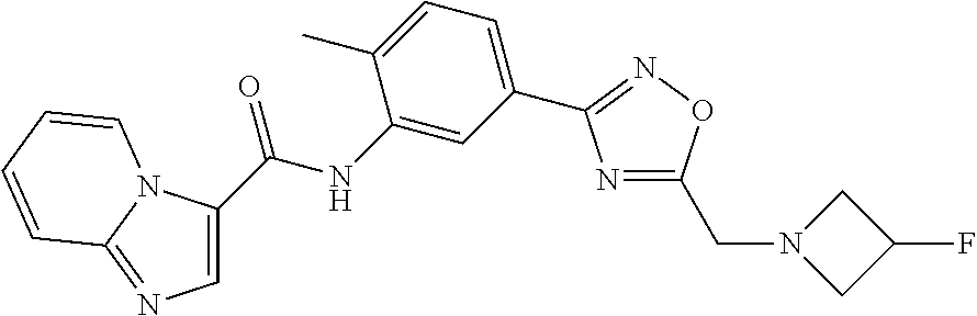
N1=C(CN2CC(F)C2)ON=C1C1=CC=C(C)C(NC(=O)C2=CN=C3N2C=CC=C3)=C1
